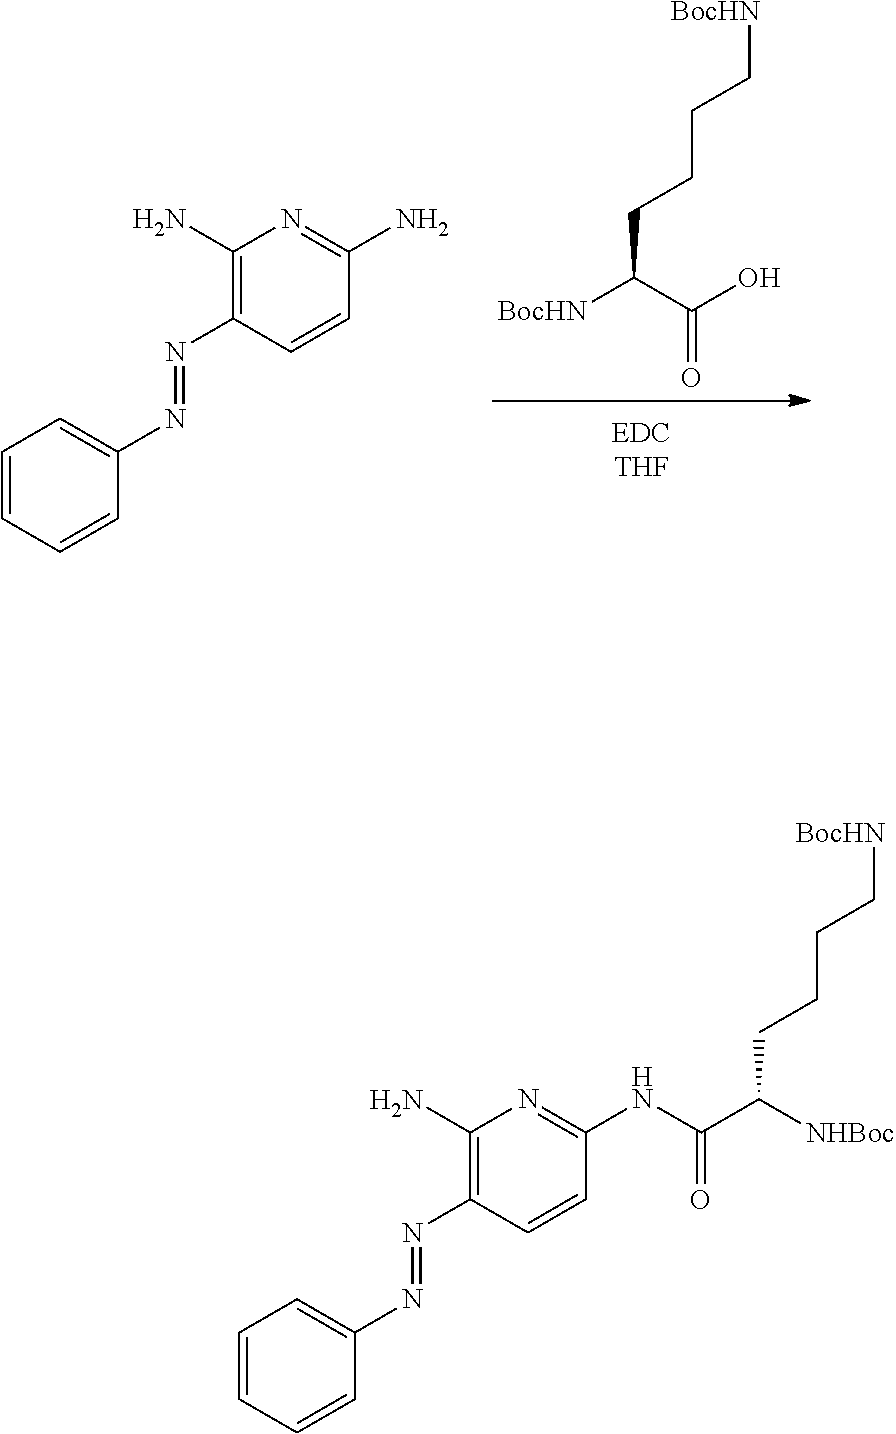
[BocHN]C(C(O)=O)CCCC[BocHN].C1=CC=CC(N=NC2=C(N)N=C(N)C=C2)=C1.C1=CC=CC(N=NC2=C(N)N=C(NC(=O)C([NHBoc])CCCC[BocHN])C=C2)=C1
